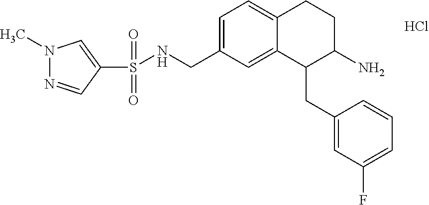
Cl.C1=C(CNS(C2=CN(C)N=C2)(=O)=O)C=C2C(=C1)CCC(N)C2CC1=CC(F)=CC=C1
